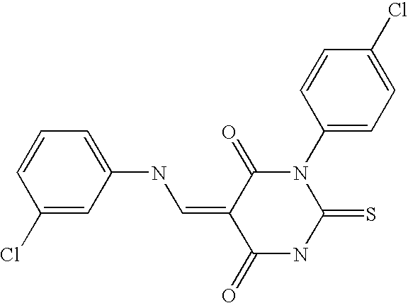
O=C1C(=CNC2=CC=CC(Cl)=C2)C(=O)NC(=S)N1C1=CC=C(Cl)C=C1
